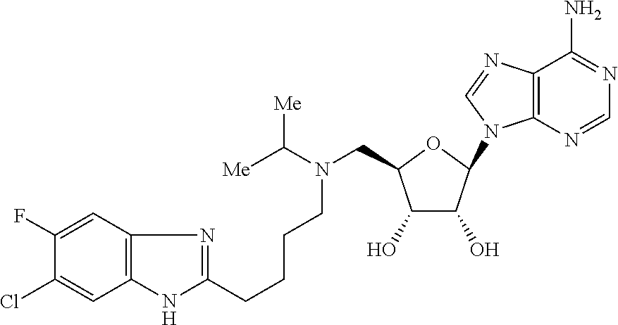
C1(F)=CC2=C(C=C1Cl)NC(CCCCN(C([Me])[Me])CC1C(O)C(O)C(N3C4=C(C(N)=NC=N4)N=C3)O1)=N2
